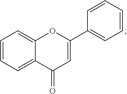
C1=CC=C2C(=C1)OC(C1=CC=CC=C1)=CC2=O
